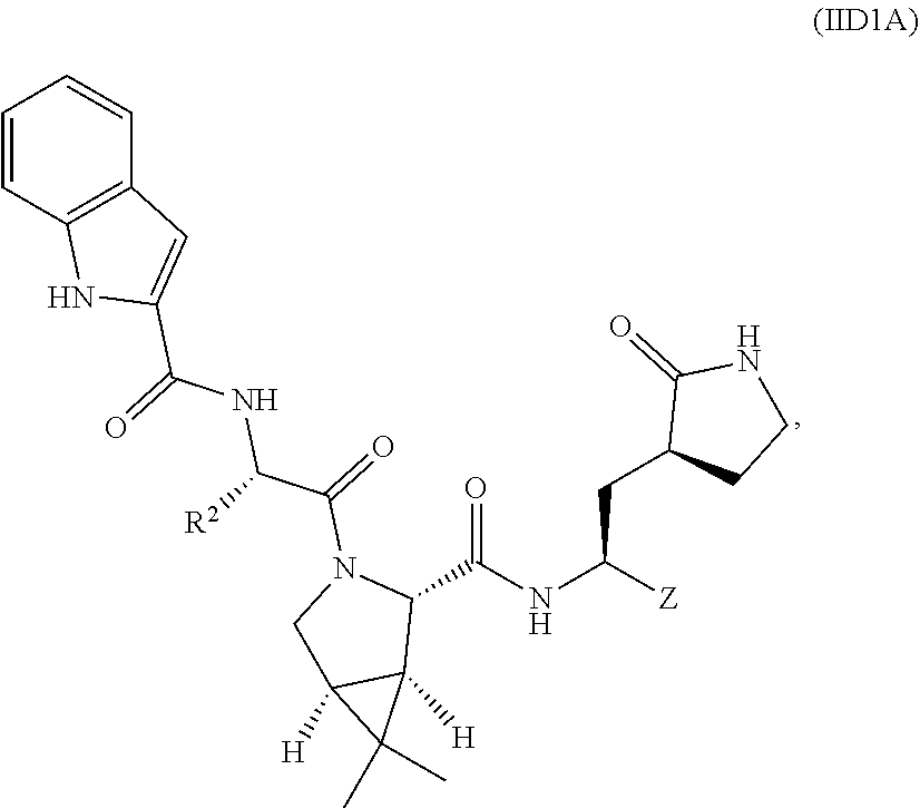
C1(C(NC([Z])CC2CCNC2=O)=O)N(C(=O)C([R2])NC(C2=CC3=C(N2)C=CC=C3)=O)CC2([H])C1([H])C2(C)C
